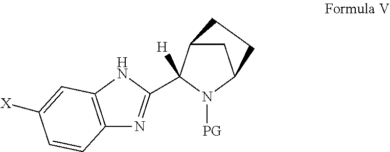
C12=C(NC(C3([H])C4CC(N3[PG])CC4)=N1)C=C([X])C=C2
